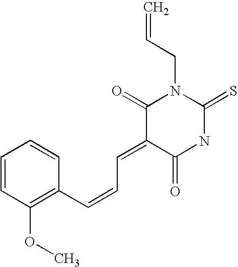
O=C1C(=CC=CC2=C(OC)C=CC=C2)C(=O)N(CC=C)C(=S)N1
